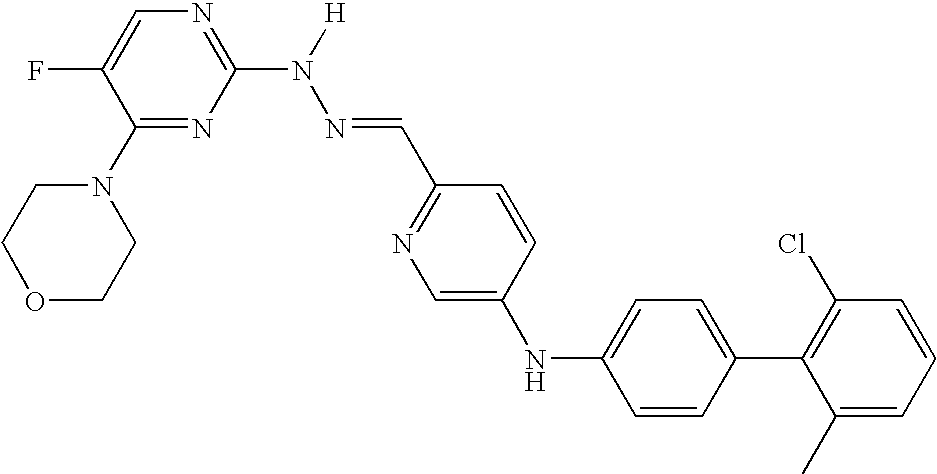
N1=C(N(N=CC2=NC=C(NC3=CC=C(C4=C(Cl)C=CC=C4C)C=C3)C=C2)[H])N=C(N2CCOCC2)C(F)=C1
